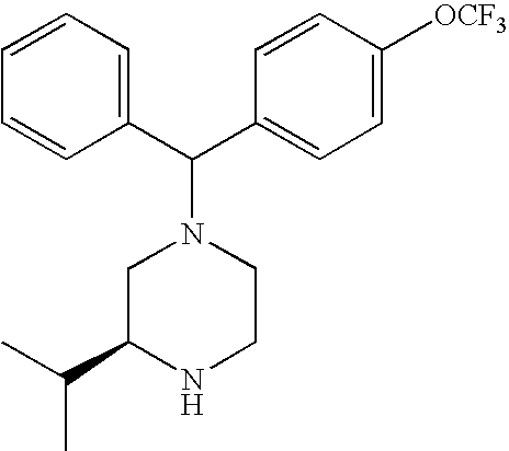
C1=CC=CC(C(N2CC(C(C)C)NCC2)C2=CC=C([OCF3])C=C2)=C1
